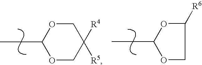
O1CC([R4])([R5])COC1CC.C1([R6])OC(CC)OC1
